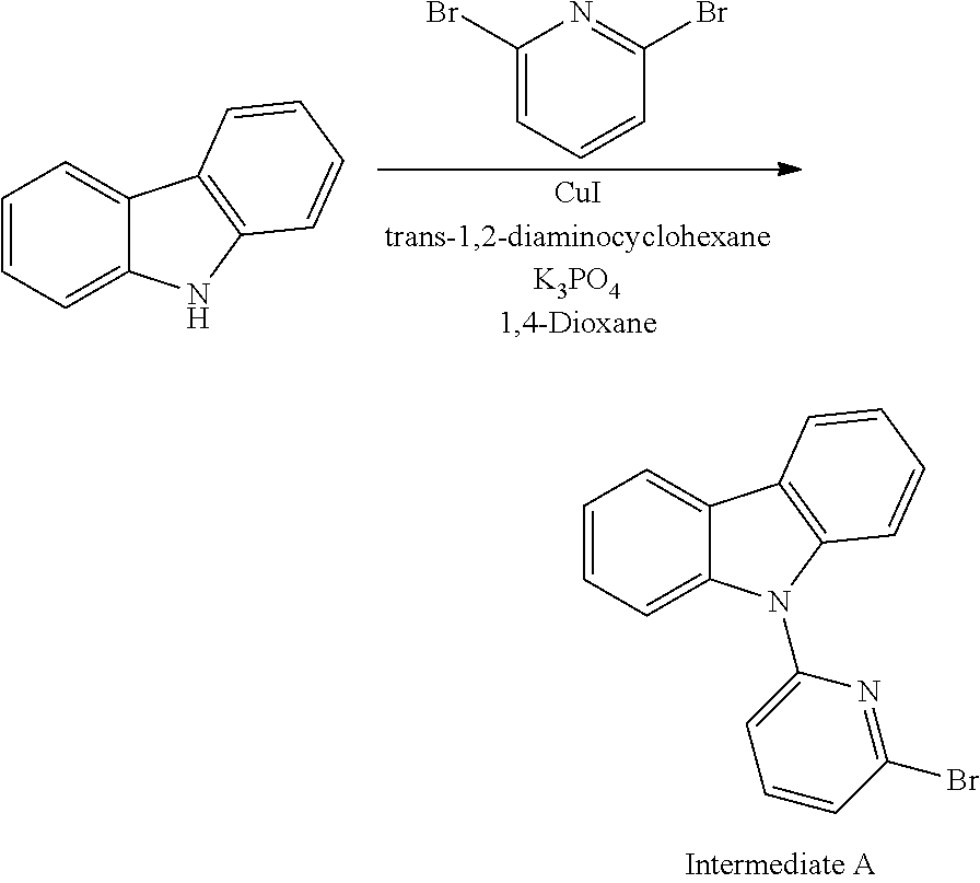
C1=CC=C2C(=C1)C1=C(N2C2=CC=CC(Br)=N2)C=CC=C1.C1(Br)=CC=CC(Br)=N1.C1=CC=C2C(=C1)C1=C(N2)C=CC=C1
